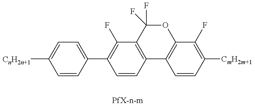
C1=CC(C2=C(F)C3=C(C=C2)C2=C(C(F)=C([CmH2m+1])C=C2)OC3(F)F)=CC=C1[CnH2n+1]
